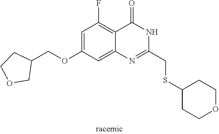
C1(OCC2COCC2)=CC(F)=C2C(=C1)N=C(CSC1CCOCC1)NC2=O
